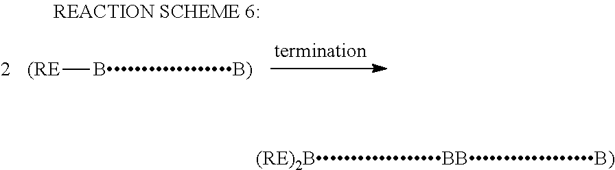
[(RE][BB)].[(RE)2BBBB)]
